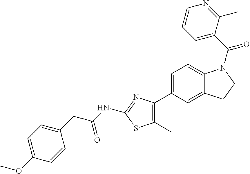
C1=C(C2=C(C)SC(NC(CC3=CC=C(OC)C=C3)=O)=N2)C=C2C(=C1)N(C(C1=CC=CN=C1C)=O)CC2
